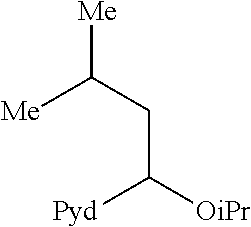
[Me]C(CC([OiPr])[Pyd])[Me]
